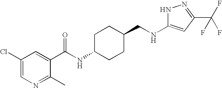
N1C(NCC2CCC(NC(=O)C3=CC(Cl)=CN=C3C)CC2)=CC(C(F)(F)F)=N1
